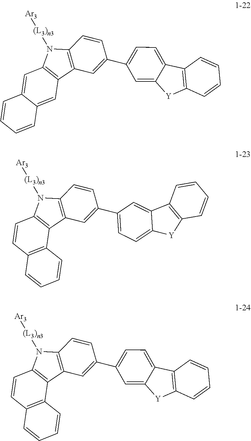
C12=C(C=C(C3=CC=C4C(=C3)[Y]C3=C4C=CC=C3)C=C1)C1=C(N2[(L3)n3][Ar3])C=C2C(=C1)C=CC=C2.C1=C(C2=CC3=C(C=C2)N([(L3)n3][Ar3])C2=C3C3=C(C=C2)C=CC=C3)C=C2C(=C1)[Y]C1=C2C=CC=C1.C12=C(C=C(C3=CC=C4C(=C3)[Y]C3=C4C=CC=C3)C=C1)C1=C(N2[(L3)n3][Ar3])C=CC2=C1C=CC=C2
